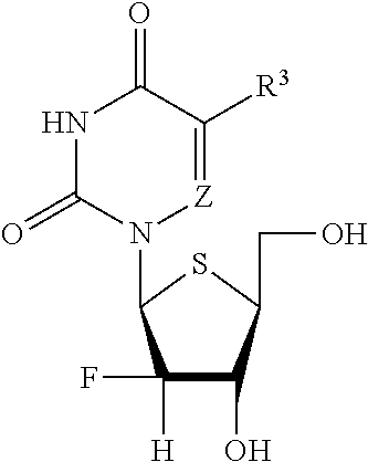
N1C(=O)N(C2C(F)([H])C(O)C(CO)S2)[Z]=C([R3])C1=O
